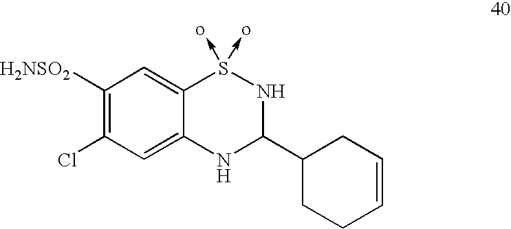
C1([H2NSO2])=C(Cl)C=C2C(=C1)S(->o)(->o)NC(C1CCC=CC1)N2
